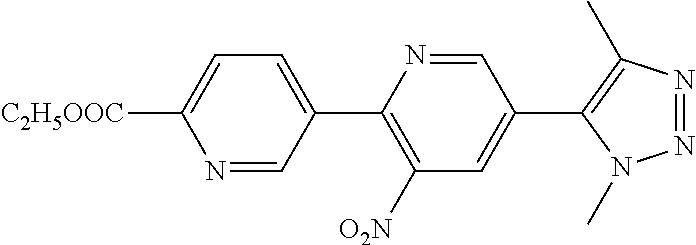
N1=CC(C2=C([O2N])C=C(C3=C(C)N=NN3C)C=N2)=CC=C1[C2H5OOC]
